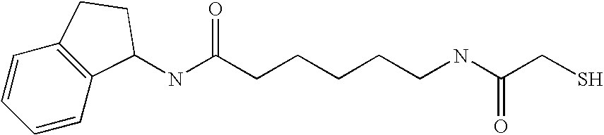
C1=CC2=C(C=C1)C(NC(CCCCCNC(CS)=O)=O)CC2
